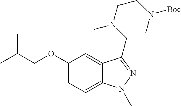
C1(OCC(C)C)=CC=C2C(=C1)C(CN(CCN([Boc])C)C)=NN2C
